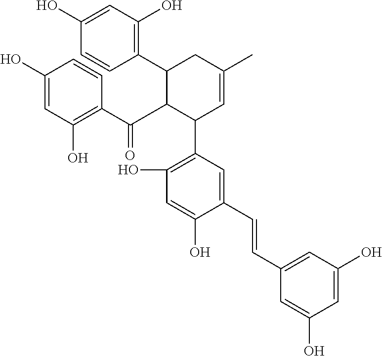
C1(O)=CC(O)=C(C(C2C(C3=C(O)C=C(O)C(C=CC4=CC(O)=CC(O)=C4)=C3)C=C(C)CC2C2=C(O)C=C(O)C=C2)=O)C=C1
